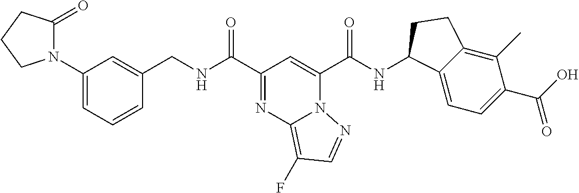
C1(N2C(=O)CCC2)=CC=CC(CNC(C2=NC3=C(F)C=NN3C(C(NC3C4=CC=C(C(=O)O)C(C)=C4CC3)=O)=C2)=O)=C1
